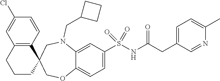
C1CC2(C3=C(C1)C=C(Cl)C=C3)COC1=CC=C(S(NC(CC3=CC=C(C)N=C3)=O)(=O)=O)C=C1N(CC1CCC1)C2
